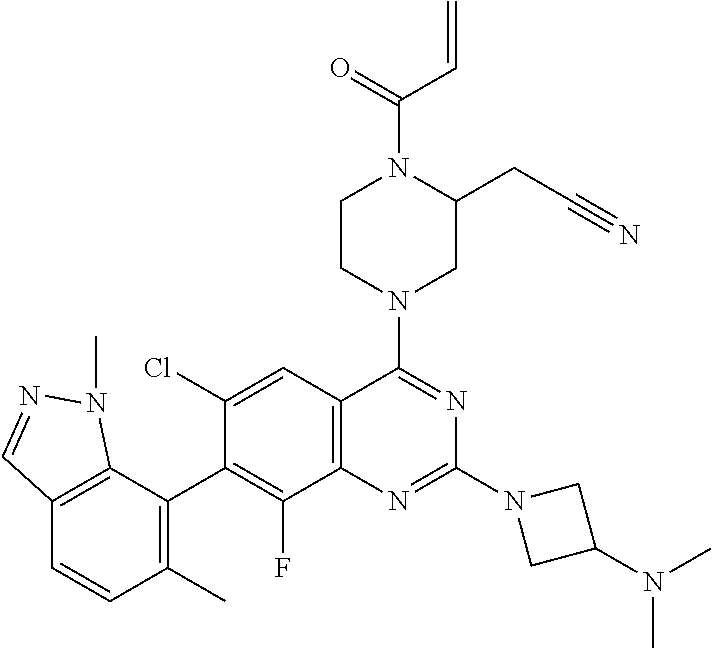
C12=C(C(C3=C(F)C4=C(C=C3Cl)C(N3CC(CC#N)N(C(C=C)=O)CC3)=NC(N3CC(N(C)C)C3)=N4)=C(C)C=C1)N(C)N=C2
